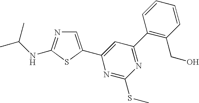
C1=C(C2=CC(C3=C(CO)C=CC=C3)=NC(SC)=N2)SC(NC(C)C)=N1
